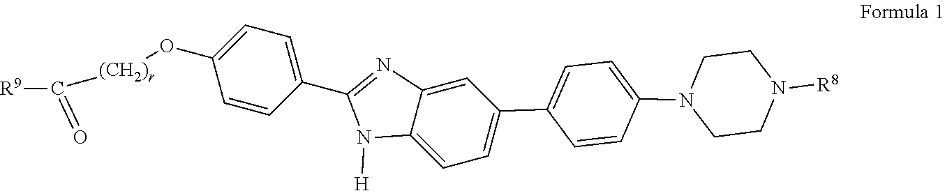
C1=C(C2=CC=C(N3CCN([R8])CC3)C=C2)C=C2C(=C1)N([H])C(C1=CC=C(O[(CH2)r]C([R9])=O)C=C1)=N2
